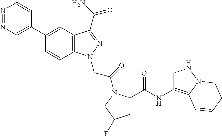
N1=NC=C(C2=CC3=C(C=C2)N(CC(=O)N2C(C(=O)NC4=C5N(NC4)CCC=C5)CC(F)C2)N=C3C(N)=O)C=C1
